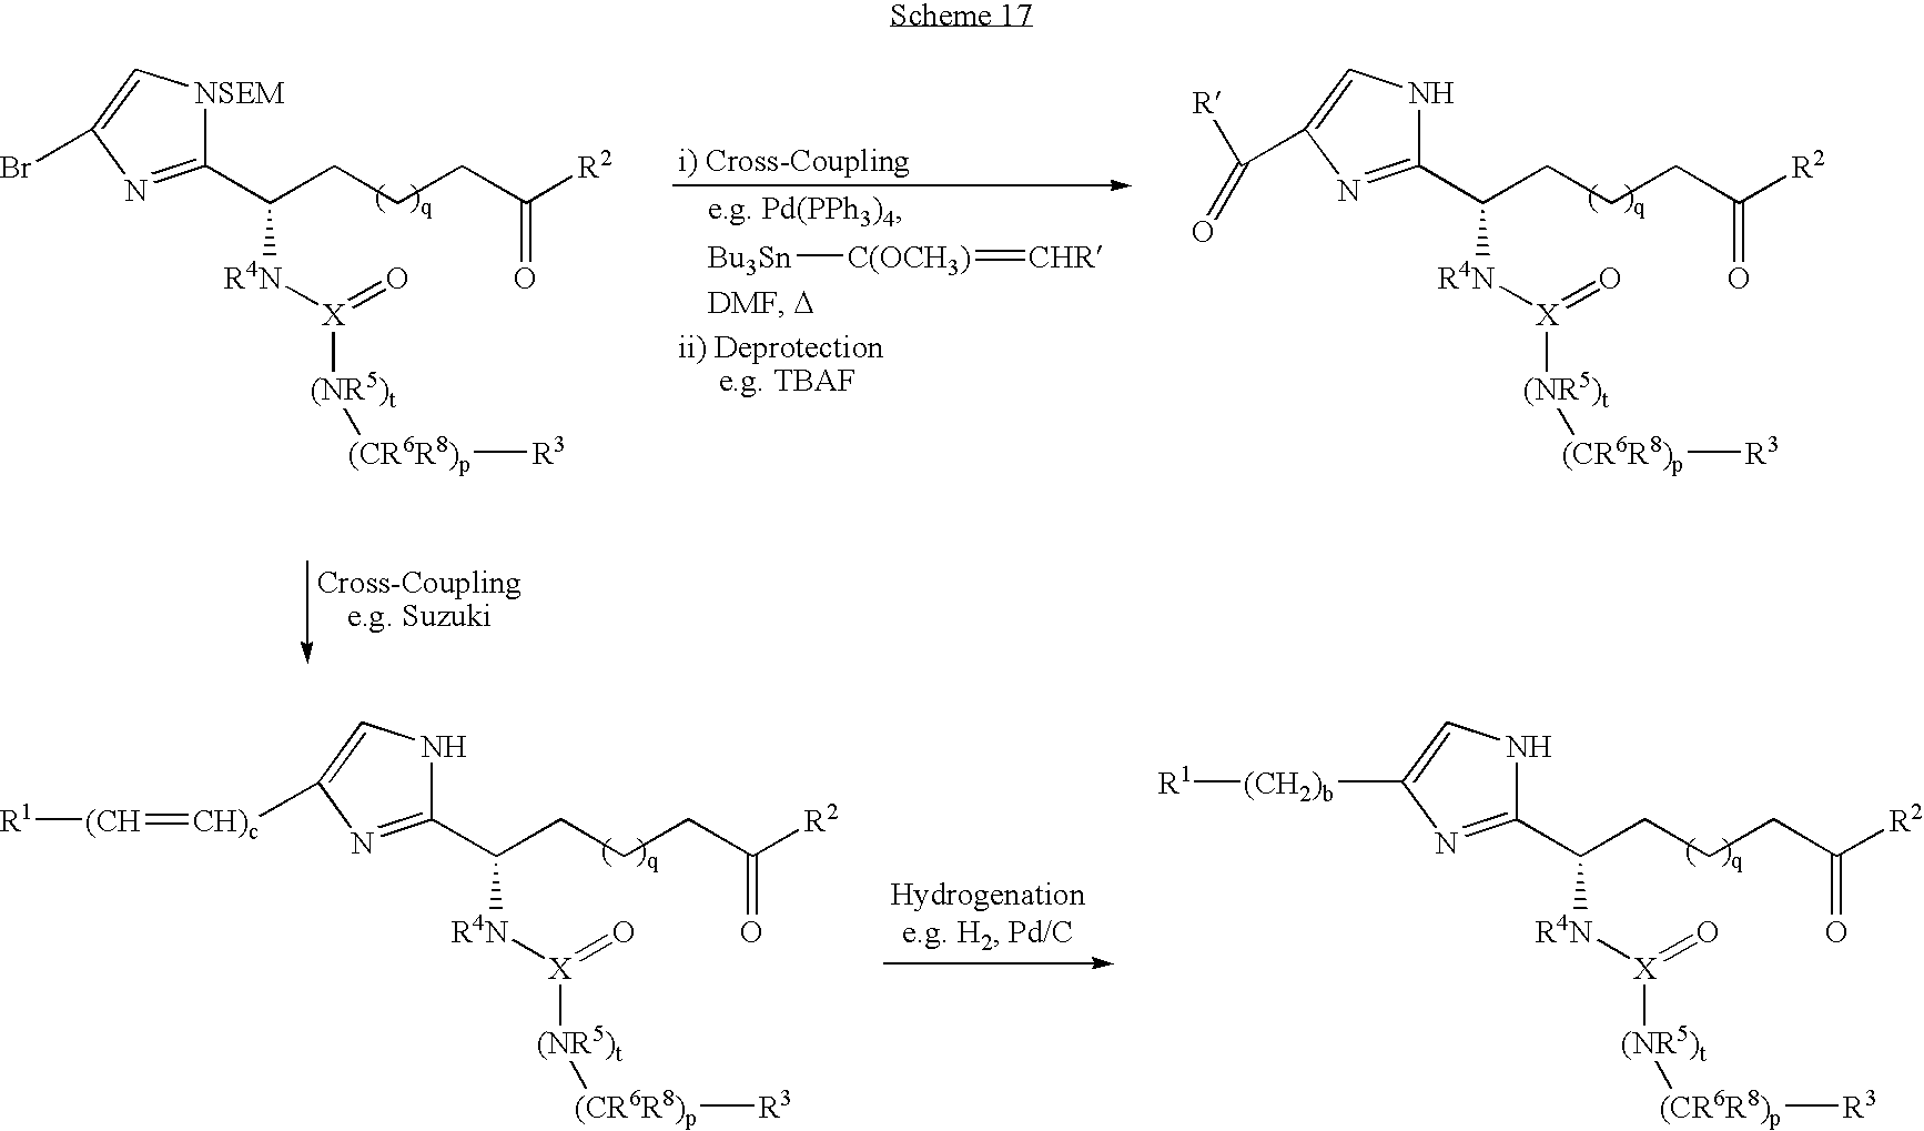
C(CCC([R2])=O)C([R4N][X](=O)[(NR5)t][(CR6R8)p][R3])C1=NC(Br)=C[NSEM]1.[Bu3Sn][C(OCH3)]=[CHR].C(CCC([R2])=O)C([R4N][X](=O)[(NR5)t][(CR6R8)p][R3])C1=NC(C([R])=O)=CN1.C(CCC([R2])=O)C([R4N][X](=O)[(NR5)t][(CR6R8)p][R3])C1=NC([CH)c]=[(CH][R1])=CN1.C(CCC([R2])=O)C([R4N][X](=O)[(NR5)t][(CR6R8)p][R3])C1=NC([(CH2)b][R1])=CN1
